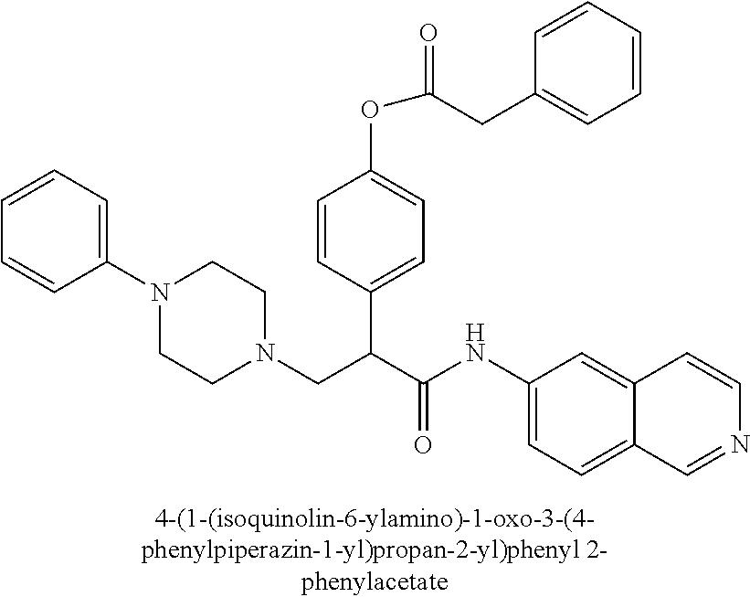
C1=CC=C(N2CCN(CC(C(NC3=CC=C4C(=C3)C=CN=C4)=O)C3=CC=C(OC(=O)CC4=CC=CC=C4)C=C3)CC2)C=C1
